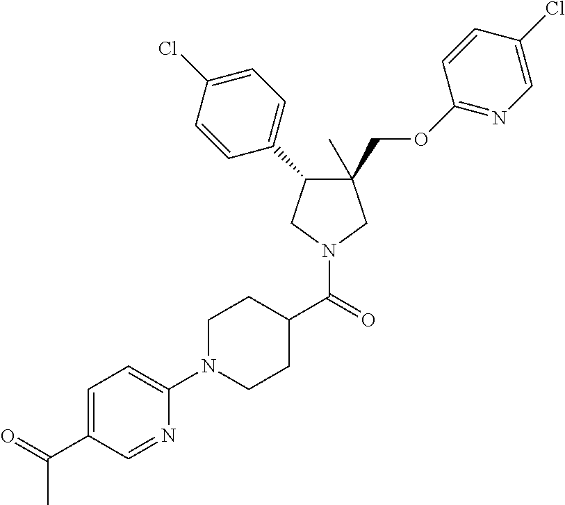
C1(C)(COC2=NC=C(Cl)C=C2)C(C2=CC=C(Cl)C=C2)CN(C(=O)C2CCN(C3=CC=C(C(=O)C)C=N3)CC2)C1
